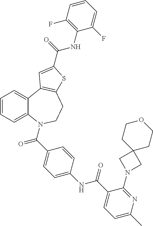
C1=CC=C2C(=C1)C1=C(CCN2C(=O)C2=CC=C(NC(=O)C3=CC=C(C)N=C3N3CC4(C3)CCOCC4)C=C2)SC(C(=O)NC2=C(F)C=CC=C2F)=C1
